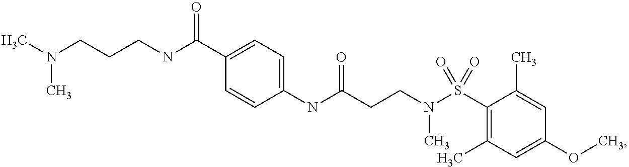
C1(NC(CCN(S(C2=C(C)C=C(OC)C=C2C)(=O)=O)C)=O)=CC=C(C(NCCCN(C)C)=O)C=C1
